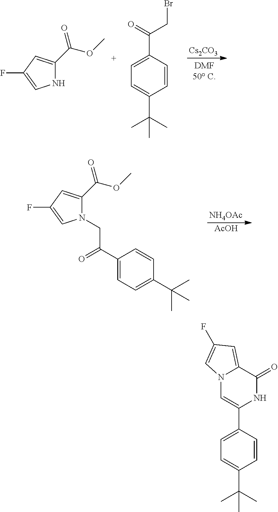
N1C(C(OC)=O)=CC(F)=C1.C1=CC(C(=O)CBr)=CC=C1C(C)(C)C.[Cs2CO3].N1(CC(C2=CC=C(C(C)(C)C)C=C2)=O)C(C(OC)=O)=CC(F)=C1.[NH4OAc].[AcOH].N12C=C(C3=CC=C(C(C)(C)C)C=C3)NC(=O)C1=CC(F)=C2
